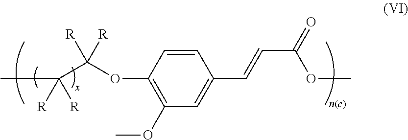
C1(OC(C(C)([R])[R])([R])[R])=C(OC)C=C(C=CC(=O)OC)C=C1
